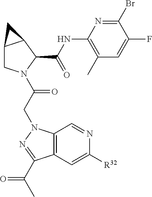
C12CN(C(CN3C4=C(C=C([R32])N=C4)C(C(C)=O)=N3)=O)C(C(NC3=C(C)C=C(F)C(Br)=N3)=O)C1C2
